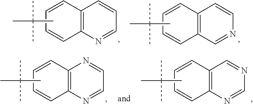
C1=CC2=C(C=C1)C=NC=C2.CC(C)(C)C.C1=CC2=C(C=C1)N=CC=C2.CC(C)(C)C.C1=CC2=C(C=C1)N=CC=N2.CC(C)(C)C.C1=CC2=C(C=C1)N=CN=C2.CC(C)(C)C
